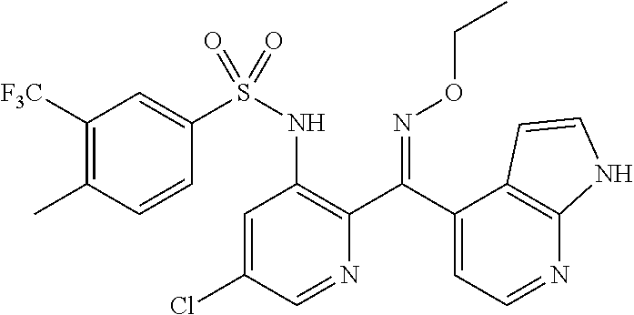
C1=C(Cl)C=NC(C(C2=CC=NC3=C2C=CN3)=NOCC)=C1NS(=O)(C1=CC([F3C])=C(C)C=C1)=O
